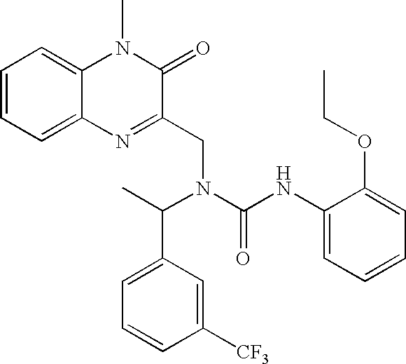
C1=CC=C2C(=C1)N(C)C(=O)C(CN(C(C1=CC=CC([CF3])=C1)C)C(NC1=CC=CC=C1OCC)=O)=N2
